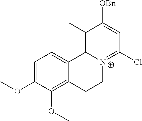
C1=C(OC)C(OC)=C2C(=C1)C1=C(C)C([OBn])=CC(Cl)=[N+]1CC2
